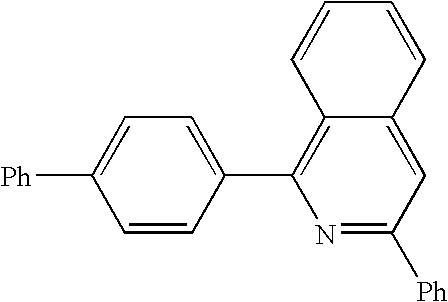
C1=C([Ph])C=CC(C2=C3C(=CC([Ph])=N2)C=CC=C3)=C1
